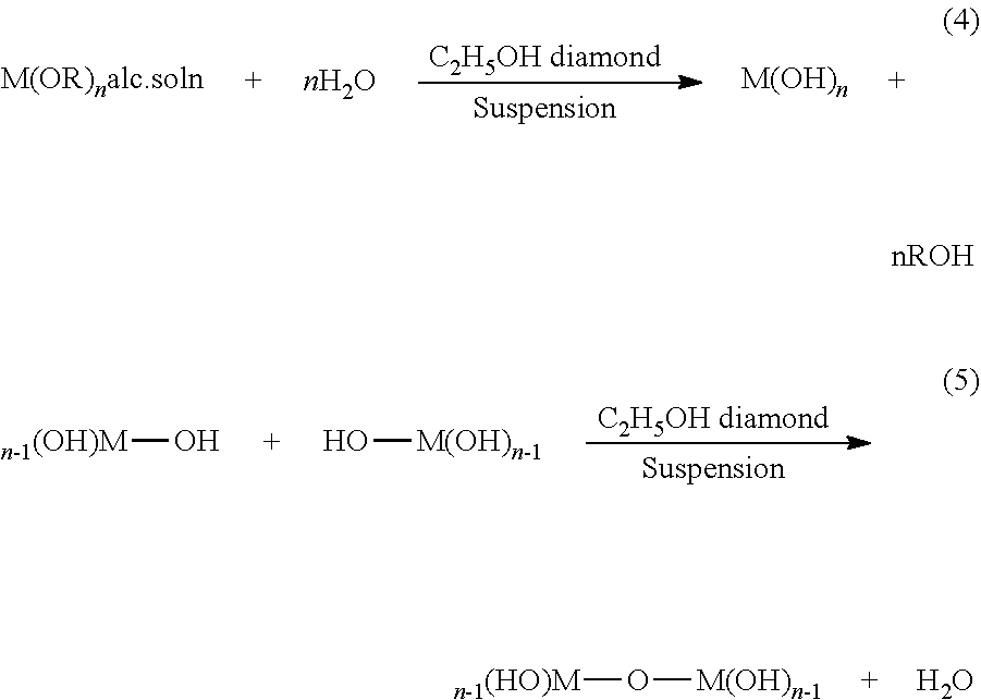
[n-1(OH)M]O.O[M(OH)n-1].[n-1(HO)M]O[M(OH)n-1].O
